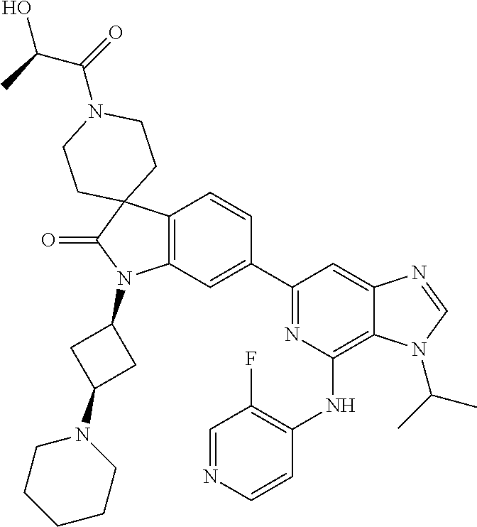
C12=C(C=C(C3=NC(NC4=C(F)C=NC=C4)=C4C(=C3)N=CN4C(C)C)C=C1)N(C1CC(N3CCCCC3)C1)C(=O)C21CCN(C(=O)C(C)O)CC1
